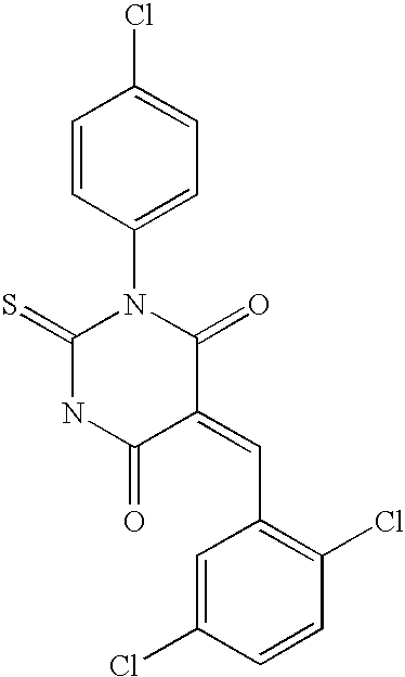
C1=CC(N2C(=S)NC(=O)C(=CC3=C(Cl)C=CC(Cl)=C3)C2=O)=CC=C1Cl
